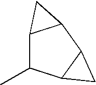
C1(C)C2C(C2)C2CC12
